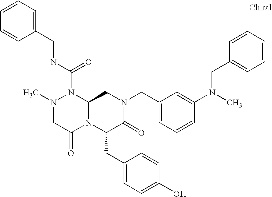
N(C(N1N(C)CC(=O)N2C1CN(CC1=CC=CC(N(C)CC3=CC=CC=C3)=C1)C(=O)C2CC1=CC=C(O)C=C1)=O)CC1=CC=CC=C1
